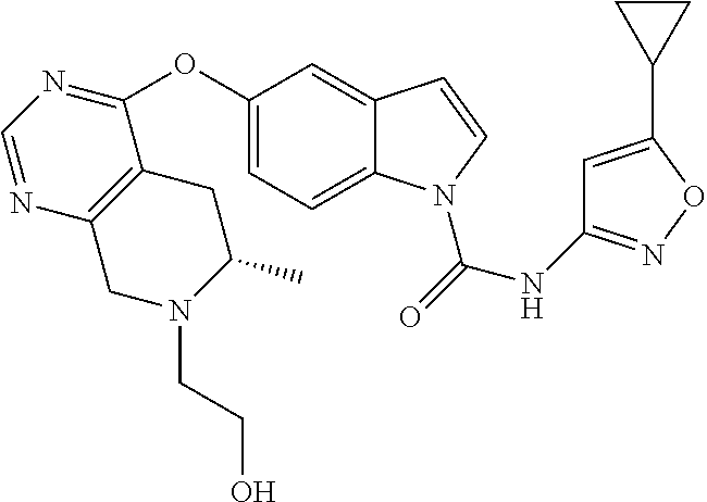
C12=C(C(OC3=CC=C4C(=C3)C=CN4C(=O)NC3=NOC(C4CC4)=C3)=NC=N1)CC(C)N(CCO)C2
